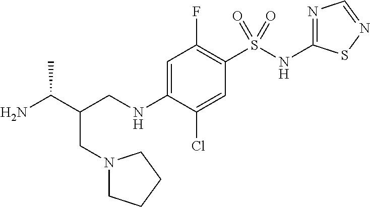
C(CNC1=CC(F)=C(S(NC2=NC=NS2)(=O)=O)C=C1Cl)(C(N)C)CN1CCCC1
